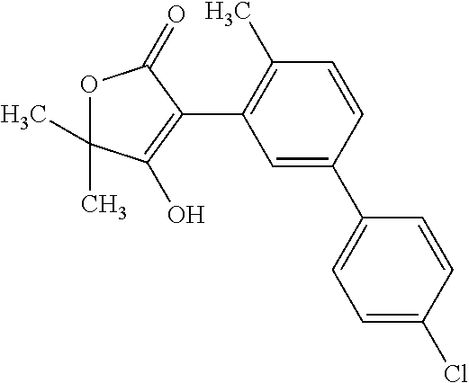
C1=CC(C2=CC=C(Cl)C=C2)=CC(C2=C(O)C(C)(C)OC2=O)=C1C
